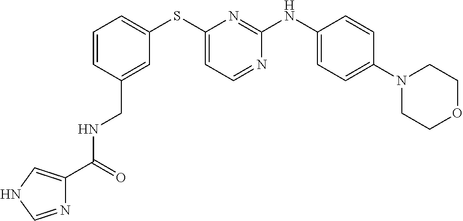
C1=CC=C(SC2=CC=NC(NC3=CC=C(N4CCOCC4)C=C3)=N2)C=C1CNC(=O)C1=CNC=N1
